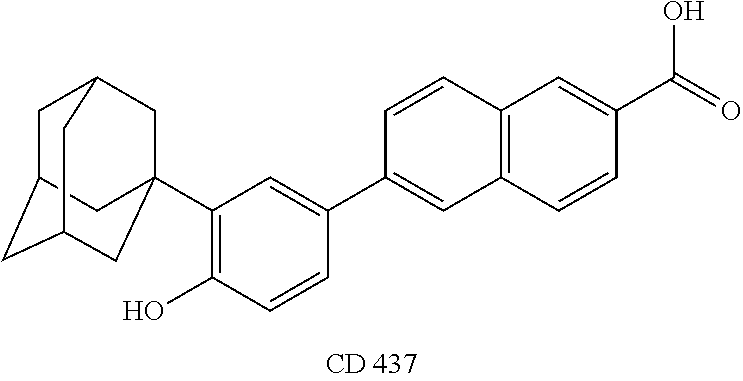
C1=CC2=C(C=C1C1=CC(C34CC5CC(CC(C3)C5)C4)=C(O)C=C1)C=CC(C(=O)O)=C2
